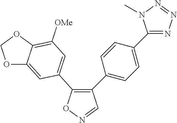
C1(C2=CC=C(C3=NN=NN3C)C=C2)=C(C2=CC([OMe])=C3C(=C2)OCO3)ON=C1
